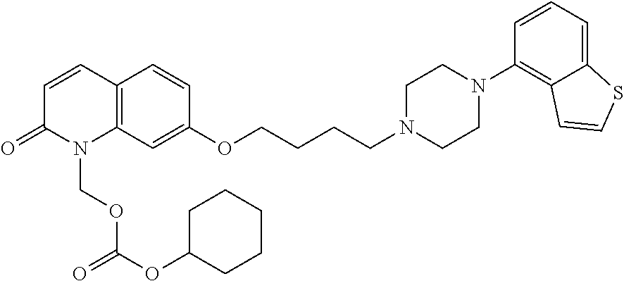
C12=C(C=CC(=O)N1COC(OC1CCCCC1)=O)C=CC(OCCCCN1CCN(C3=C4C(=CC=C3)SC=C4)CC1)=C2
